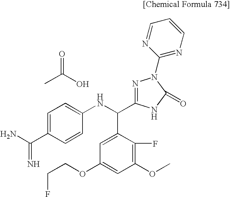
C1(OC)=C(F)C(C(NC2=CC=C(C(N)=N)C=C2)C2=NN(C3=NC=CC=N3)C(=O)N2)=CC(OCCF)=C1.CC(=O)O
